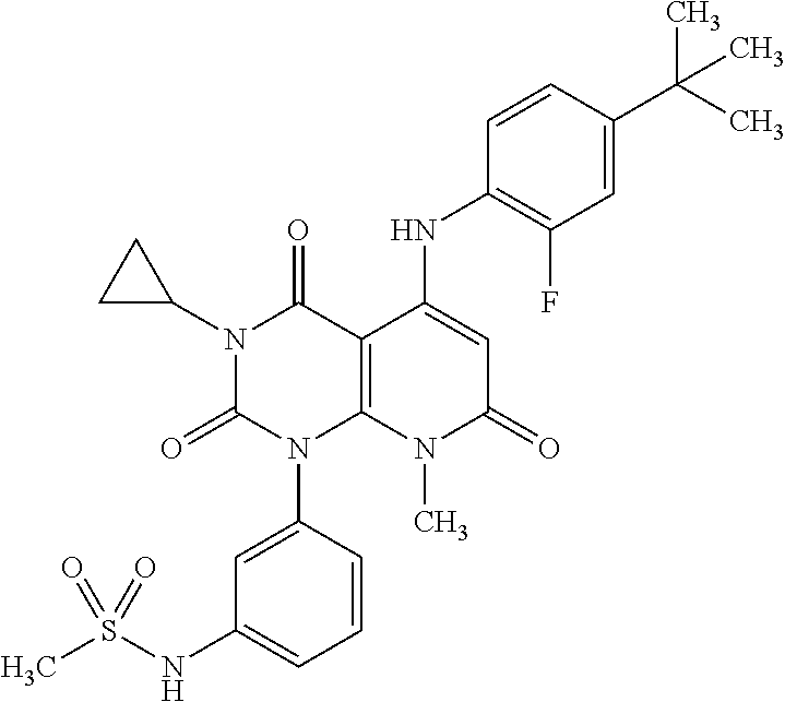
N1(C2CC2)C(=O)N(C2=CC(NS(C)(=O)=O)=CC=C2)C2=C(C1=O)C(NC1=C(F)C=C(C(C)(C)C)C=C1)=CC(=O)N2C
